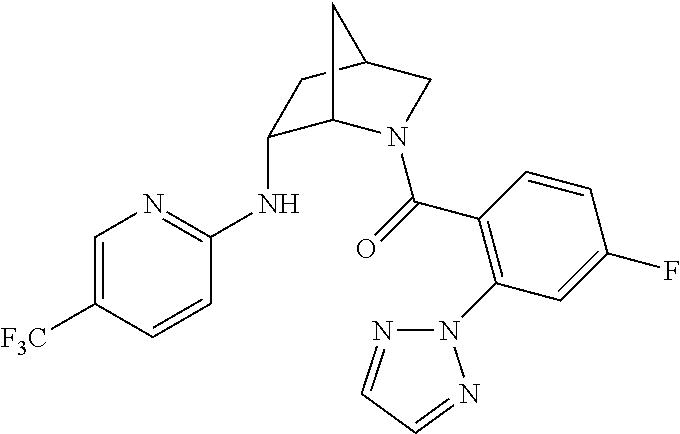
C1=C([F3C])C=CC(NC2C3N(C(=O)C4=C(N5N=CC=N5)C=C(F)C=C4)CC(C2)C3)=N1
